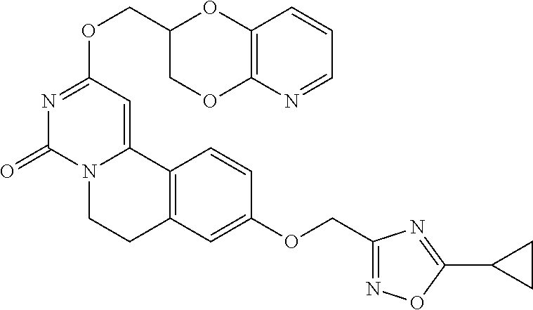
C(OC1=NC(=O)N2C(=C1)C1=C(CC2)C=C(OCC2=NOC(C3CC3)=N2)C=C1)C1COC2=C(O1)C=CC=N2
